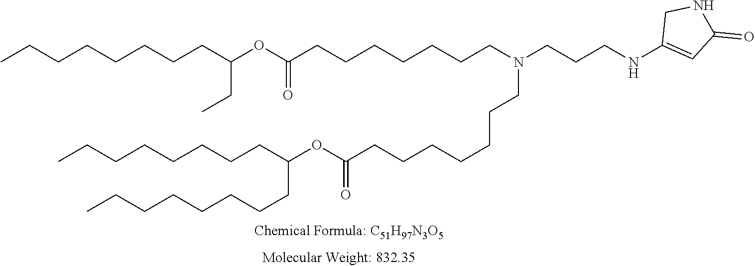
C1(NCCCN(CCCCCCCC(=O)OC(CCCCCCCC)CCCCCCCC)CCCCCCCC(=O)OC(CC)CCCCCCCC)=CC(=O)NC1
